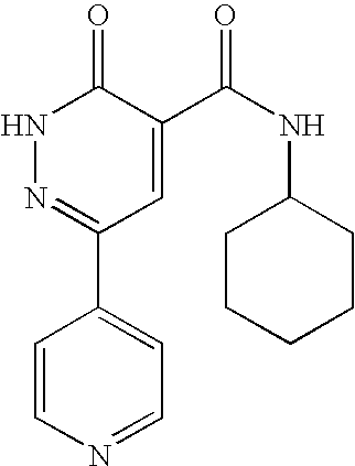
C1=CN=CC=C1C1=NNC(=O)C(C(NC2CCCCC2)=O)=C1
